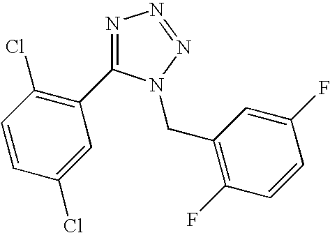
N1=C(C2=C(Cl)C=CC(Cl)=C2)N(CC2=C(F)C=CC(F)=C2)N=N1
